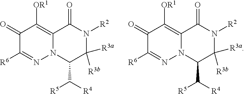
C1(=O)C([R6])=NN2C(=C1[OR1])C(=O)N([R2])C([R3b])([R3a])C2C([R4])[R5].C1(=O)C([R6])=NN2C(=C1[OR1])C(=O)N([R2])C([R3b])([R3a])C2C([R4])[R5]
